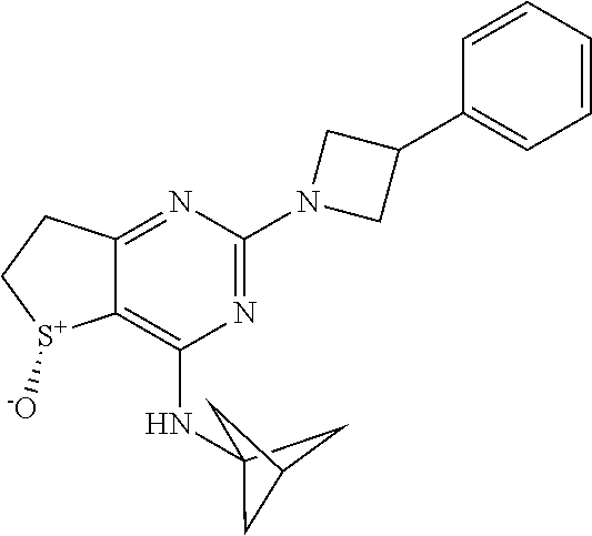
C12=NC(N3CC(C4=CC=CC=C4)C3)=NC(NC34CC(C3)C4)=C1[S+]([-O])CC2
